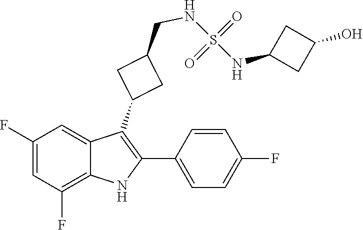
S(=O)(NCC1CC(C2=C(C3=CC=C(F)C=C3)NC3=C(F)C=C(F)C=C23)C1)(NC1CC(O)C1)=O
